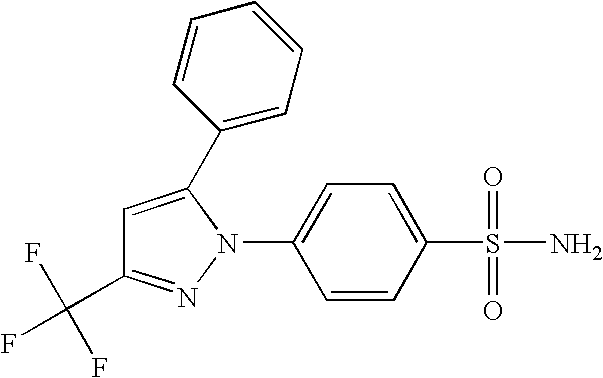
C(C1=NN(C2=CC=C(S(=O)(=O)N)C=C2)C(C2=CC=CC=C2)=C1)(F)(F)F
